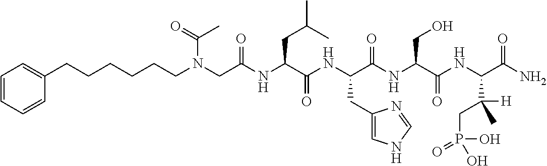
N(CC(NC(C(NC(C(NC(C(NC(C(N)=O)C([H])(C)CP(O)(O)=O)=O)CO)=O)CC1=CNC=N1)=O)CC(C)C)=O)(CCCCCCC1=CC=CC=C1)C(=O)C
